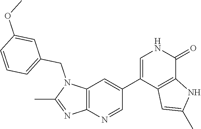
N1(CC2=CC=CC(OC)=C2)C(C)=NC2=C1C=C(C1=CNC(=O)C3=C1C=C(C)N3)C=N2
